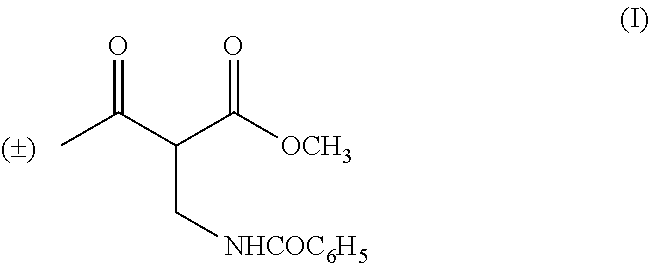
CC(C(C([OCH3])=O)C[NHCOC6H5])=O
